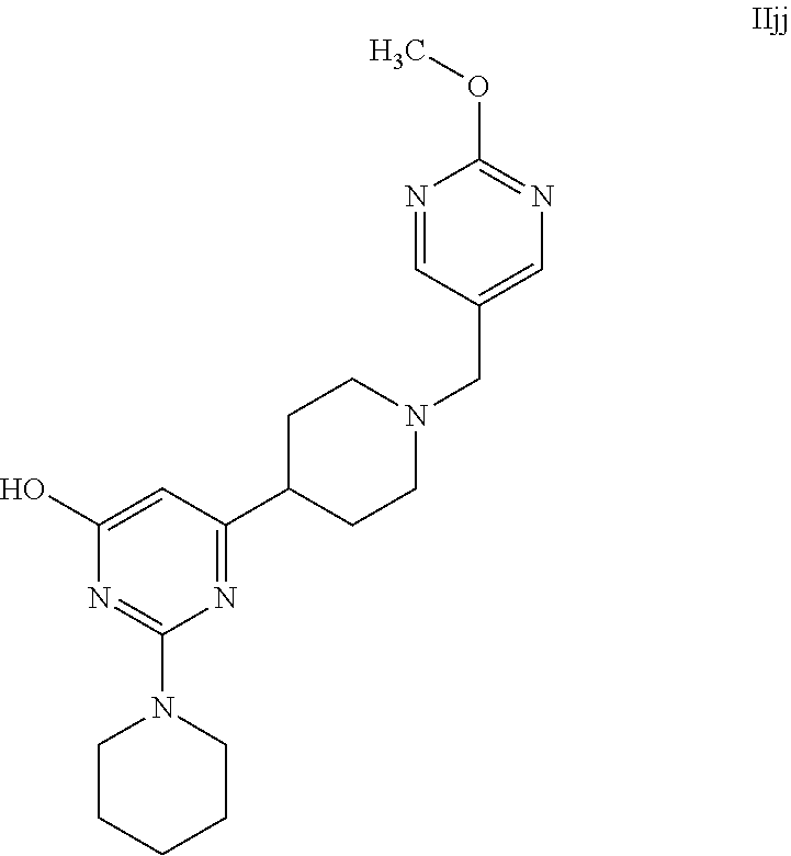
C1C(C2=NC(N3CCCCC3)=NC(O)=C2)CCN(CC2=CN=C(OC)N=C2)C1
